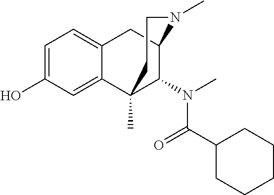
C1=C(O)C=C2C(=C1)CC1C(N(C)C(C3CCCCC3)=O)C2(C)CCN1C
